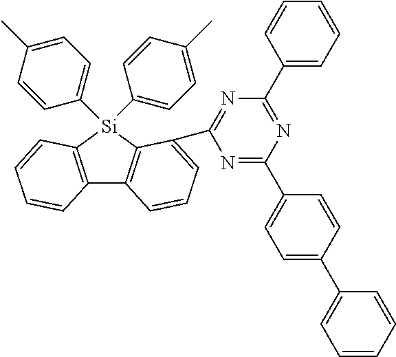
C12=C([Si](C3=CC=C(C)C=C3)(C3=CC=C(C)C=C3)C3=C1C=CC=C3C1=NC(C3=CC=CC=C3)=NC(C3=CC=C(C4=CC=CC=C4)C=C3)=N1)C=CC=C2
